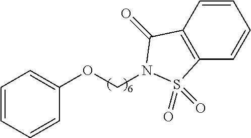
C1=CC=CC(OCN2C(=O)C3=C(C=CC=C3)S2(=O)=O)=C1
